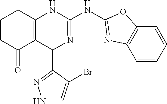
C1CC(=O)C2=C(C1)NC(NC1=NC3=C(C=CC=C3)O1)=NC2C1=NNC=C1Br
